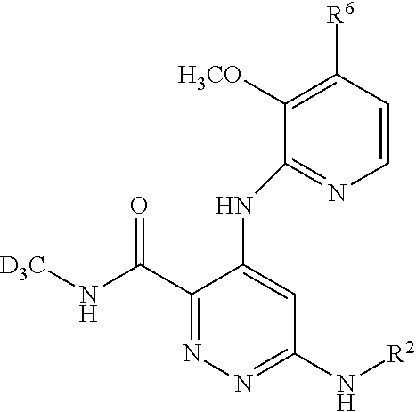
C1(C(N[D3C])=O)=NN=C(N[R2])C=C1NC1=NC=CC([R6])=C1[H3CO]
